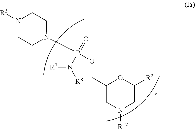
C1(COP(N2CCN([R5])CC2)(=O)N([R8])[R7])CN([R12])CC([R2])O1
